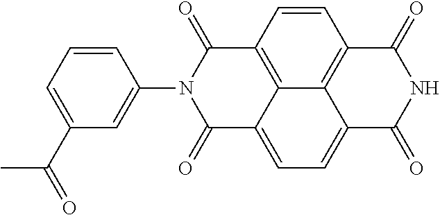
N1C(=O)C2=C3C(=CC=C4C3=C(C=C2)C(=O)N(C2=CC(C(C)=O)=CC=C2)C4=O)C1=O
